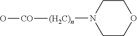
N1([(H2C)n][CO]O)CCOCC1
